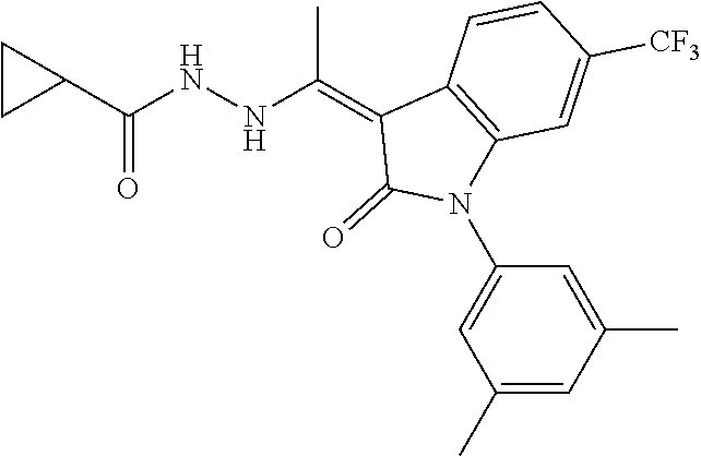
C1=CC([CF3])=CC2=C1C(=C(NNC(C1CC1)=O)C)C(=O)N2C1=CC(C)=CC(C)=C1
